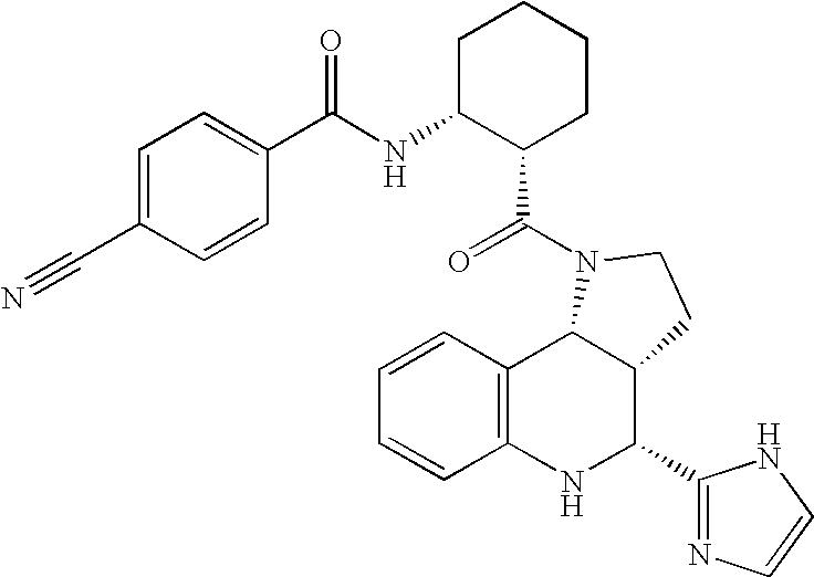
C12=C(NC(C3=NC=CN3)C3C1N(C(=O)C1CCCCC1NC(=O)C1=CC=C(C#N)C=C1)CC3)C=CC=C2
